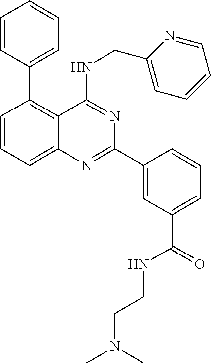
C1=CC=C2C(=C1C1=CC=CC=C1)C(NCC1=CC=CC=N1)=NC(C1=CC(C(=O)NCCN(C)C)=CC=C1)=N2
